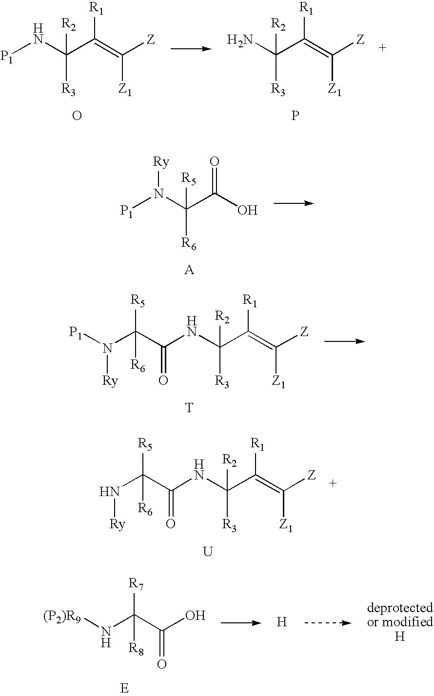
N(C(C(=C([Z1])[Z])[R1])([R3])[R2])[P1].O.NC(C(=C([Z1])[Z])[R1])([R3])[R2].P.[A].N(C(C(=O)O)([R6])[R5])([P1])[Ry].[T].N(C([R5])([R6])C(=O)NC([R3])(C([R1])=C([Z1])[Z])[R2])([P1])[Ry].[U].N(C([R5])([R6])C(=O)NC([R3])(C([R1])=C([Z1])[Z])[R2])[Ry].N(C([R7])([R8])C(=O)O)[(P2)R9].[H]
